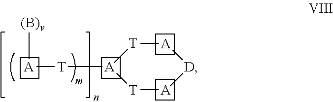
[(B)v][A][T][A]1[T][A][D][A][T]1
